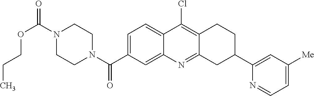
N1(C(OCCC)=O)CCN(C(=O)C2=CC=C3C(=C2)N=C2C(=C3Cl)CCC(C3=CC([Me])=CC=N3)C2)CC1
